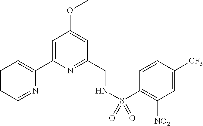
C1=CC=NC(C2=CC(OC)=CC(CNS(=O)(=O)C3=C([NO2])C=C([CF3])C=C3)=N2)=C1
